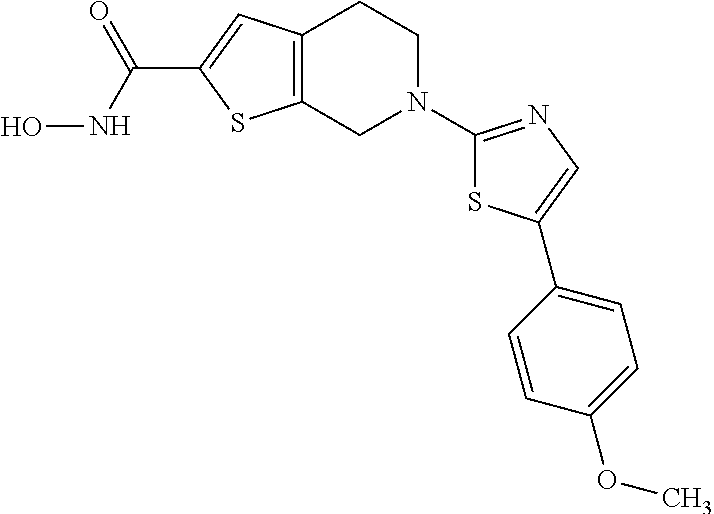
C12=C(CN(C3=NC=C(C4=CC=C(OC)C=C4)S3)CC1)SC(C(NO)=O)=C2
